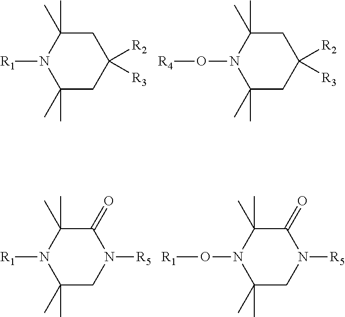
N1([R1])C(C)(C)CC([R3])([R2])CC1(C)C.N1(O[R4])C(C)(C)CC([R3])([R2])CC1(C)C.N1([R1])C(C)(C)CN([R5])C(=O)C1(C)C.N1(O[R1])C(C)(C)CN([R5])C(=O)C1(C)C
